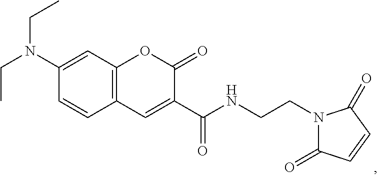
C12=C(C=C(N(CC)CC)C=C1)OC(=O)C(C(NCCN1C(=O)C=CC1=O)=O)=C2
